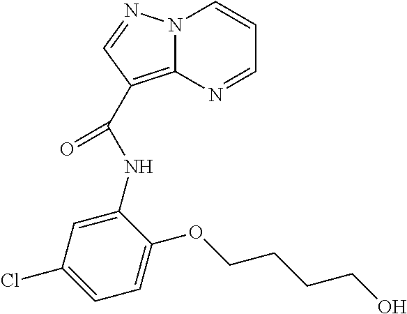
C12=C(C(=O)NC3=CC(Cl)=CC=C3OCCCCO)C=NN1C=CC=N2
